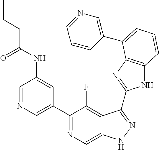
C1=NC=C(C2=NC=C3C(=C2F)C(C2=NC4=C(N2)C=CC=C4C2=CN=CC=C2)=NN3)C=C1NC(CCC)=O
